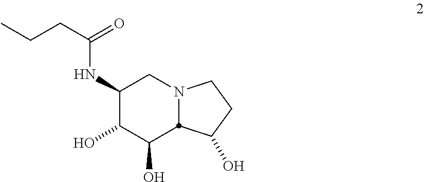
C1(NC(CCC)=O)C(O)C(O)C2N(C1)CCC2O
